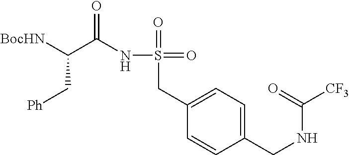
[BocHN]C(C(NS(=O)(=O)CC1=CC=C(CNC([CF3])=O)C=C1)=O)C[Ph]
